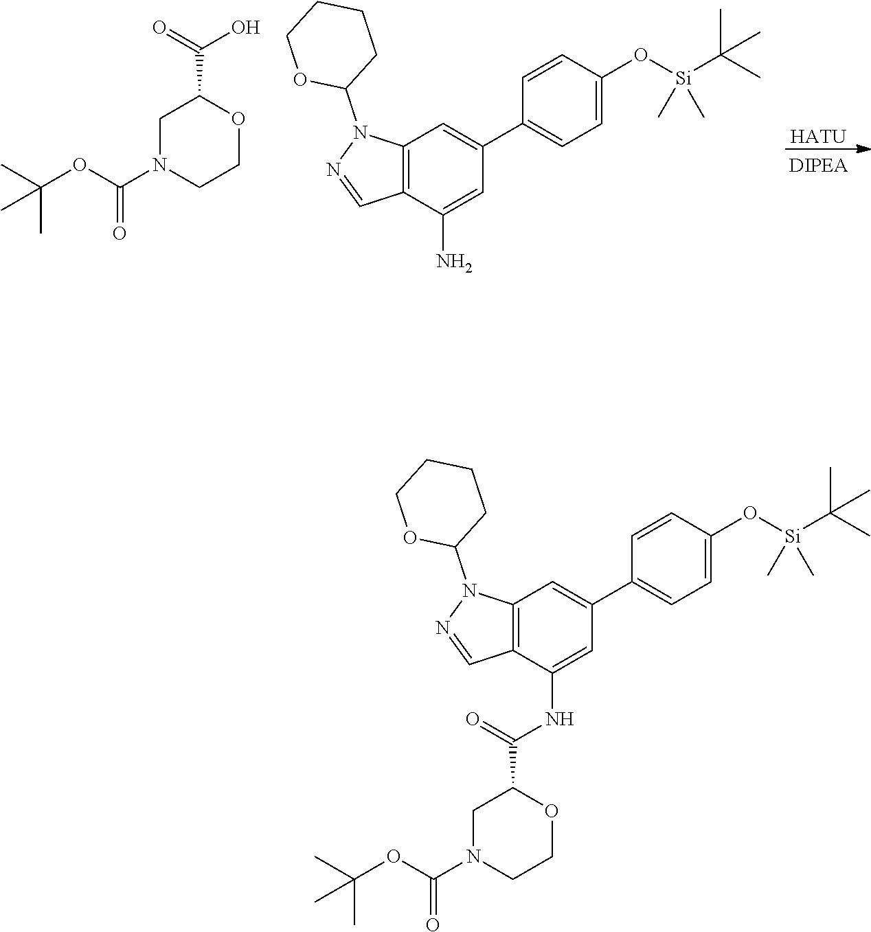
[HATU].C12=C(C(N)=CC(C3=CC=C(O[Si](C(C)(C)C)(C)C)C=C3)=C1)C=NN2C1CCCCO1.C1N(C(OC(C)(C)C)=O)CCOC1C(=O)O.C12=C(C(NC(C3CN(C(OC(C)(C)C)=O)CCO3)=O)=CC(C3=CC=C(O[Si](C(C)(C)C)(C)C)C=C3)=C1)C=NN2C1CCCCO1
